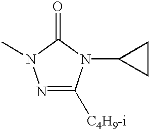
N1=C([C4H9-i])N(C2CC2)C(=O)N1C
